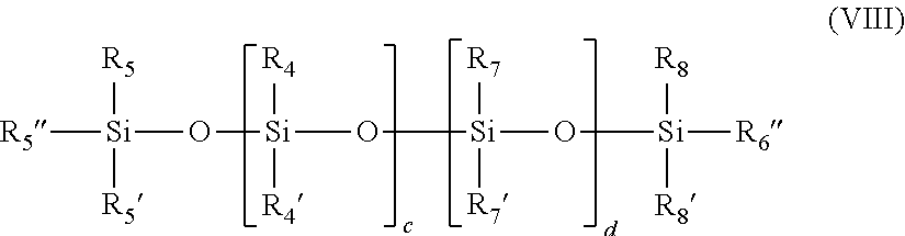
[R5][Si]([R5])([R5])O[Si]([R4])([R4])O[Si]([R7])([R7])O[Si]([R8])([R8])[R6]
